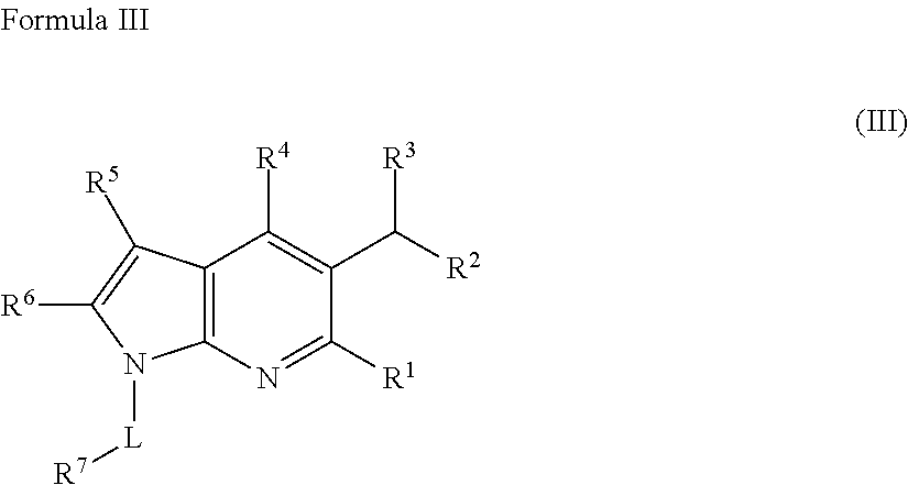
N1=C([R1])C(C([R2])[R3])=C([R4])C2=C1N([L][R7])C([R6])=C2[R5]
